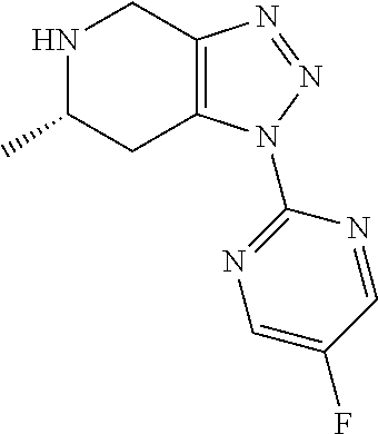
N1C(C)CC2=C(C1)N=NN2C1=NC=C(F)C=N1
